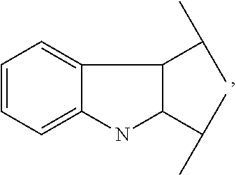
C1=C2NC(C(C)C)C(C(C)C)C2=CC=C1
